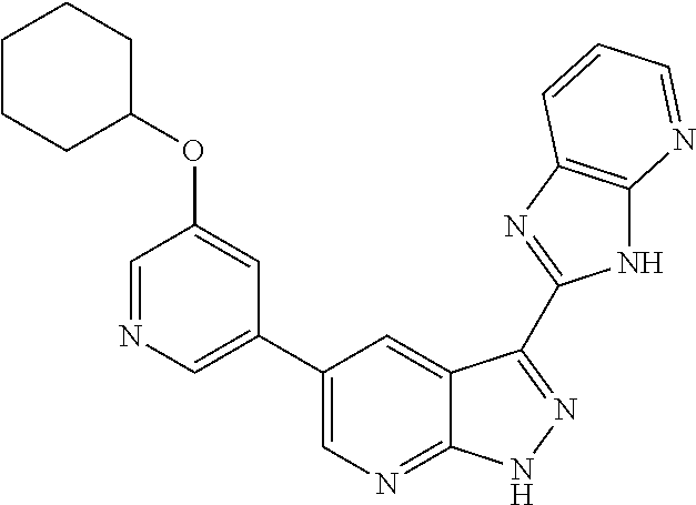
C1(C2=CN=CC(OC3CCCCC3)=C2)=CN=C2C(=C1)C(C1=NC3=C(N1)N=CC=C3)=NN2
